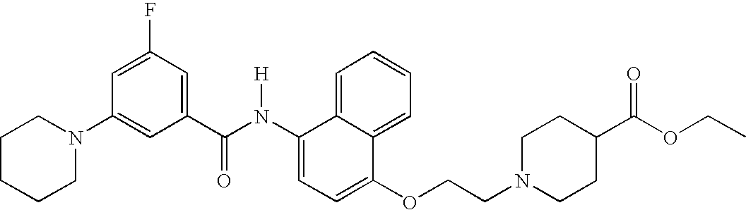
C1=C2C(=CC=C1)C(OCCN1CCC(C(OCC)=O)CC1)=CC=C2N(C(C1=CC(F)=CC(N2CCCCC2)=C1)=O)[H]
